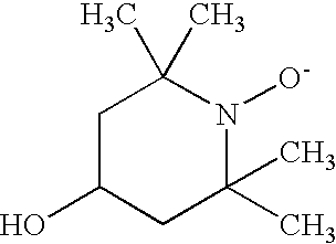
C1C(O)CC(C)(C)N([O-])C1(C)C
